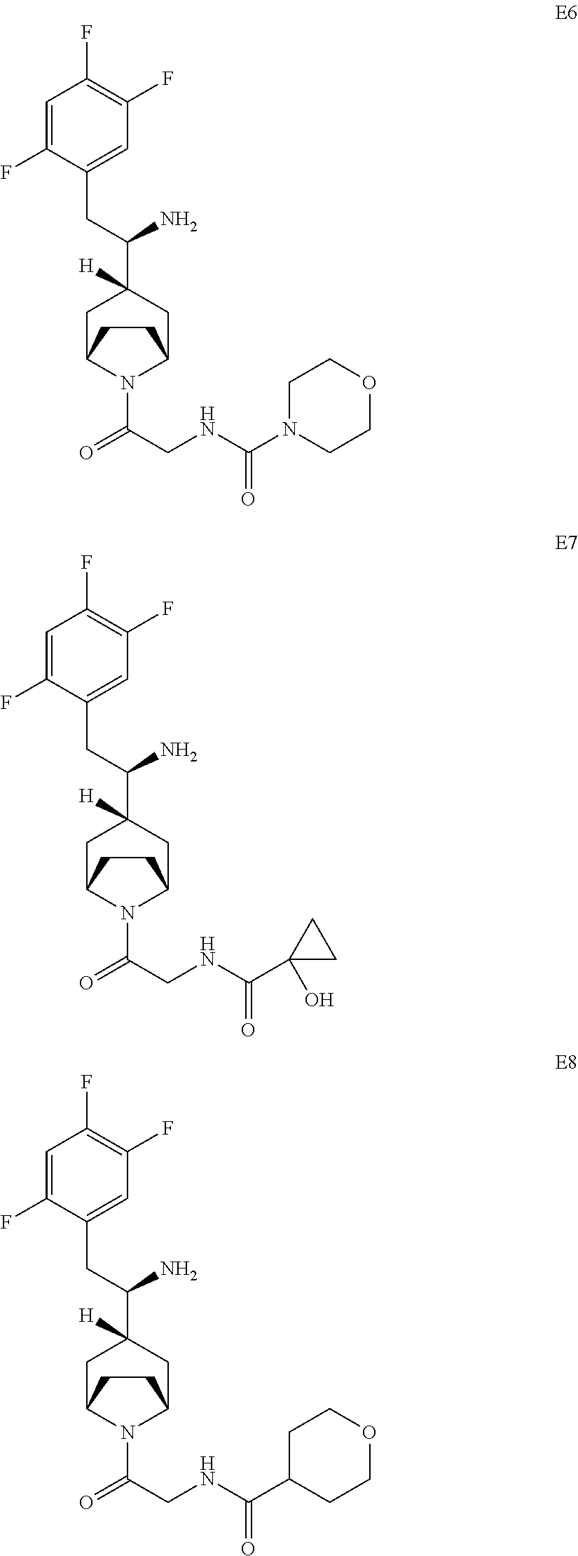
C1=C(F)C(CC(C2([H])CC3N(C(=O)CNC(N4CCOCC4)=O)C(C2)CC3)N)=CC(F)=C1F.C1=C(F)C(CC(C2([H])CC3N(C(=O)CNC(C4(O)CC4)=O)C(C2)CC3)N)=CC(F)=C1F.C1=C(F)C(CC(C2([H])CC3N(C(=O)CNC(C4CCOCC4)=O)C(C2)CC3)N)=CC(F)=C1F
